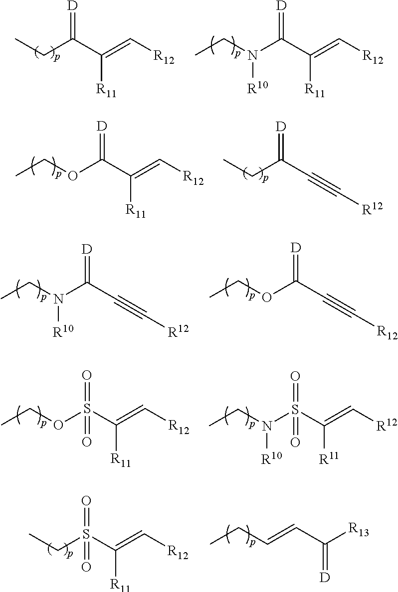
C(C(C(=C[R12])[R11])=[D])C.CCN(C(C(=C[R12])[R11])=[D])[R10].CCOC(C(=C[R12])[R11])=[D].C(C(C#C[R12])=[D])C.CCN(C(C#C[R12])=[D])[R10].CCOC(C#C[R12])=[D].CCOS(C(=C[R12])[R11])(=O)=O.CCN(S(C(=C[R12])[R11])(=O)=O)[R10].CCS(C(=C[R12])[R11])(=O)=O.CCC=CC([R13])=[D]
